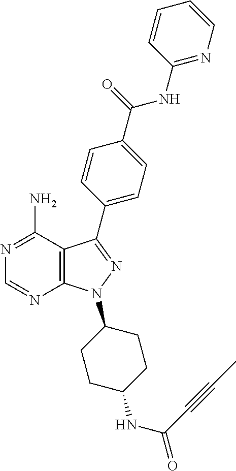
C12=C(C(N)=NC=N1)C(C1=CC=C(C(=O)NC3=NC=CC=C3)C=C1)=NN2C1CCC(NC(=O)C#CC)CC1
